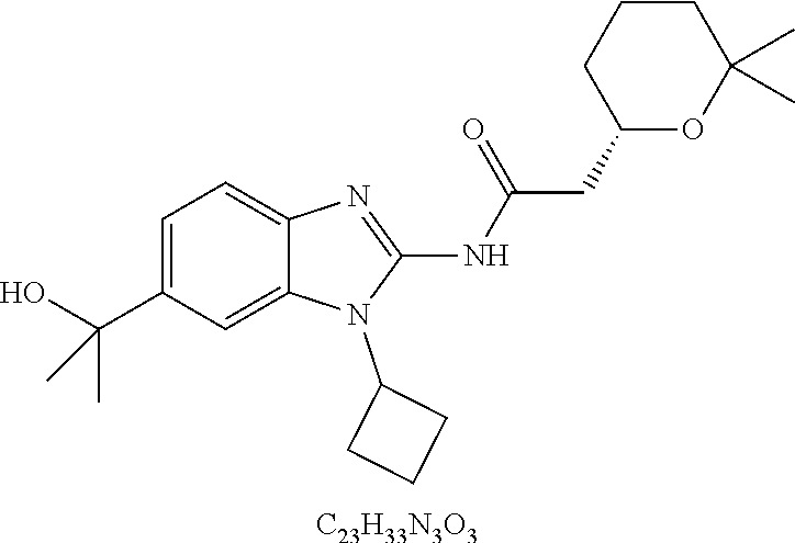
C1=C(C(O)(C)C)C=C2C(=C1)N=C(NC(CC1OC(C)(C)CCC1)=O)N2C1CCC1.[C23H33N3O3]
